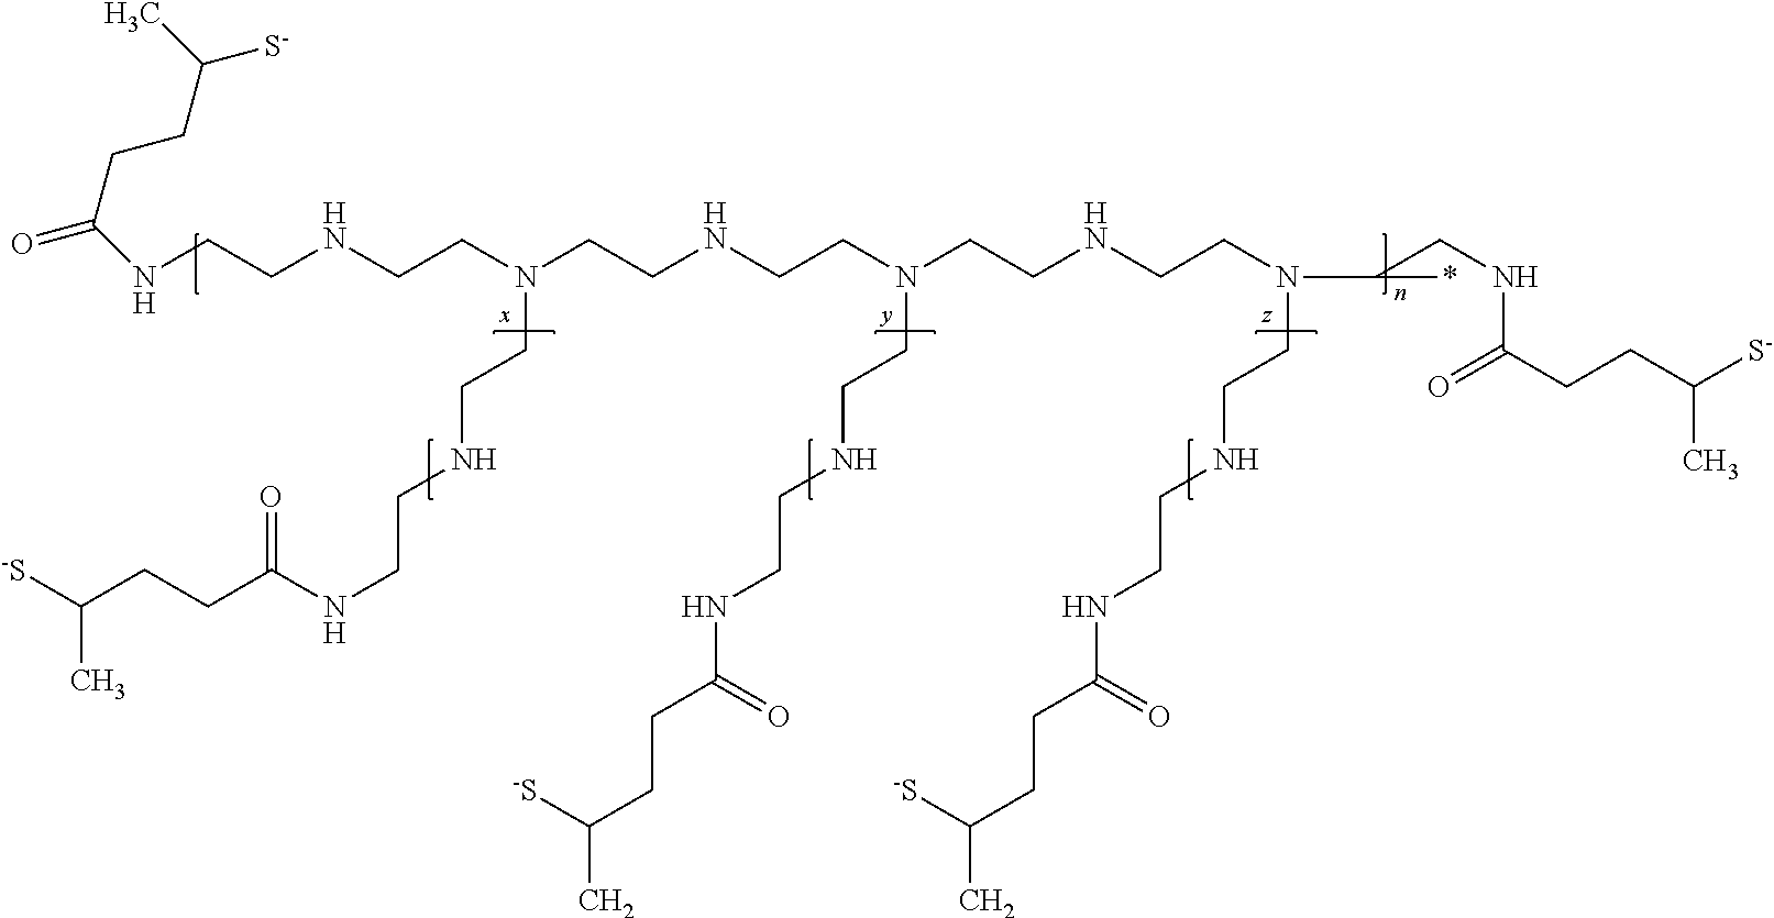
N(CCNCCN(CCNCCN(CCNCCN(C(CNC(CCC([S-])C)=O)*)CCNCCNC(CCC(C)[-S])=O)CCNCCNC(CCC(C)[-S])=O)CCNCCNC(CCC([-S])C)=O)C(=O)CCC([S-])C
